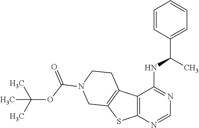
C(NC1=NC=NC2=C1C1=C(S2)CN(C(OC(C)(C)C)=O)CC1)(C1=CC=CC=C1)C
